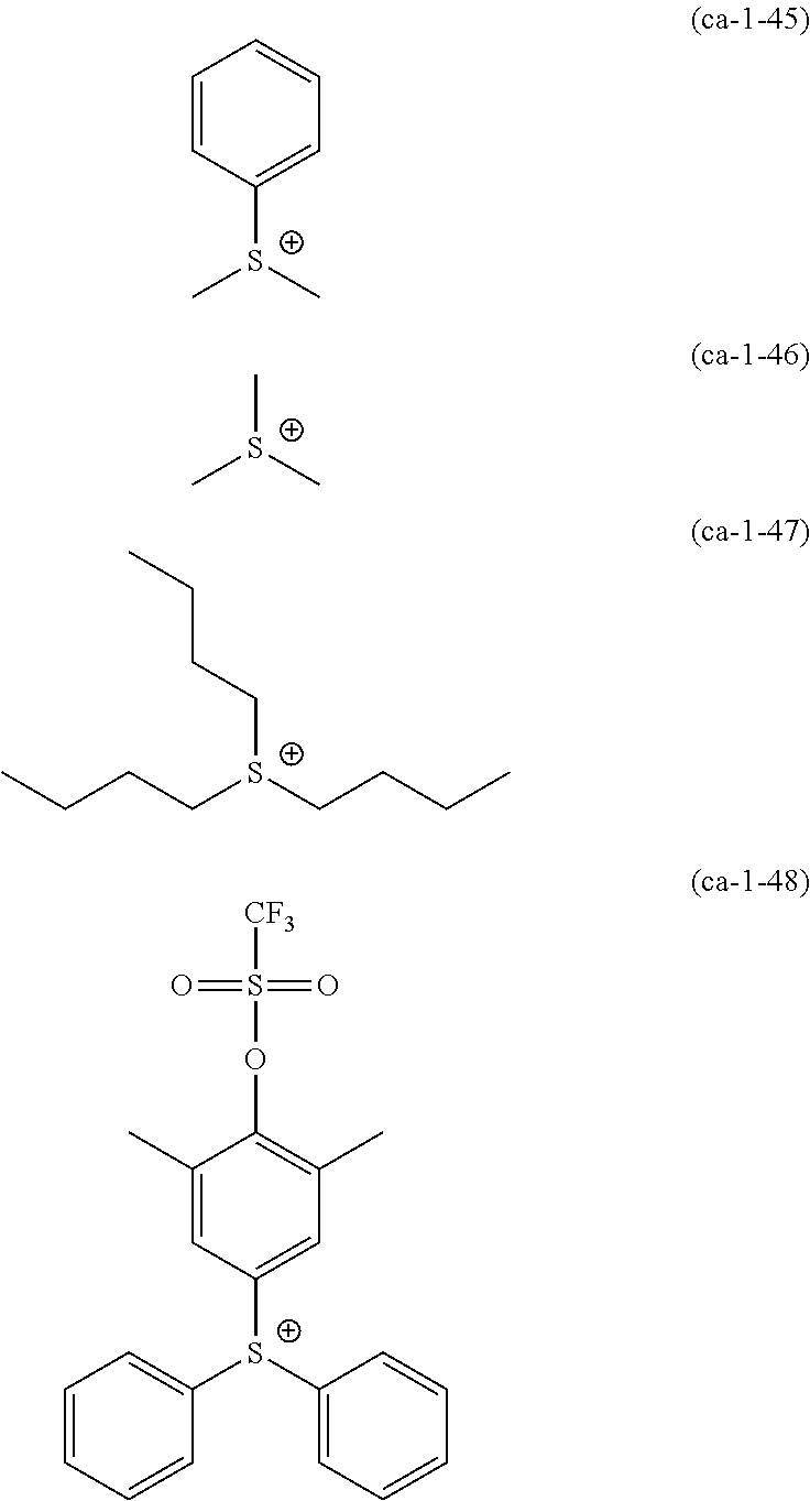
C1=CC([S+](C)C)=CC=C1.C[S+](C)C.C([S+](CCCC)CCCC)CCC.C1=CC=CC([S+](C2=CC=CC=C2)C2=CC(C)=C(OS(=O)(=O)[CF3])C(C)=C2)=C1
